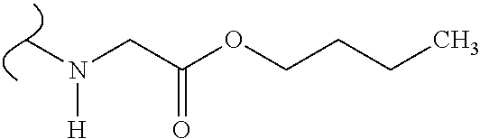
C(C(OCCCC)=O)N([H])C
